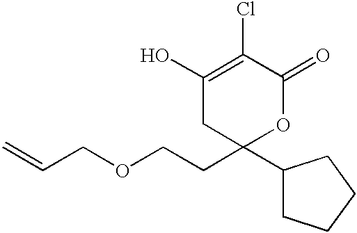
C(COCCC1(C2CCCC2)OC(=O)C(Cl)=C(O)C1)=C
